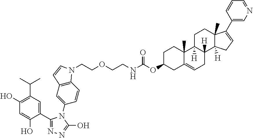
C(OC1CC2=CCC3([H])C([H])(C2(C)CC1)CCC1(C)C3([H])CC=C1C1=CN=CC=C1)(=O)NCCOCCN1C2=C(C=C(N3C(C4=CC(C(C)C)=C(O)C=C4O)=NN=C3O)C=C2)C=C1
